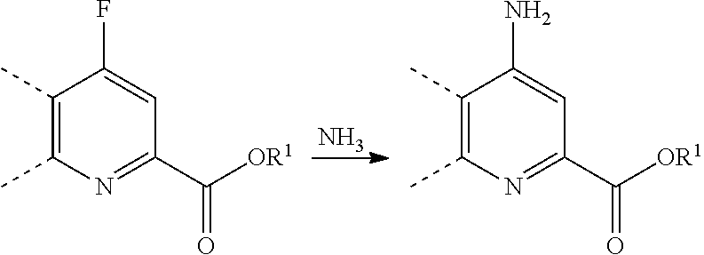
C1(C)=C(C)N=C(C([OR1])=O)C=C1F.C1(C)=C(C)N=C(C([OR1])=O)C=C1N.N
